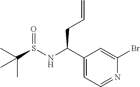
C1(C(NS(C(C)(C)C)=O)CC=C)=CC=NC(Br)=C1
